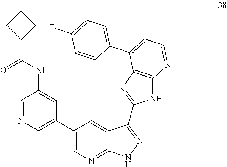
C1CC(C(=O)NC2=CC(C3=CN=C4C(=C3)C(C3=NC5=C(N3)N=CC=C5C3=CC=C(F)C=C3)=NN4)=CN=C2)C1
